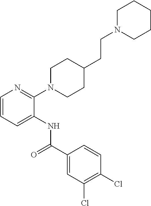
C1=CC=C(NC(C2=CC(Cl)=C(Cl)C=C2)=O)C(N2CCC(CCN3CCCCC3)CC2)=N1
